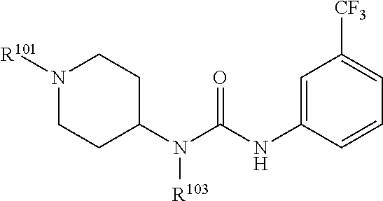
C1(N(C(NC2=CC([CF3])=CC=C2)=O)[R103])CCN([R101])CC1
